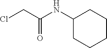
ClCC(NC1CCCCC1)=O
